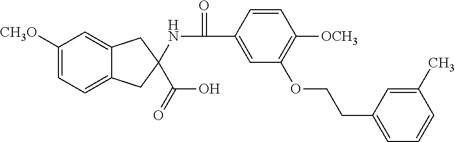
C1([CH3O])=CC=C2C(=C1)CC(C(O)=O)(NC(C1=CC(OCCC3=CC=CC(C)=C3)=C([OCH3])C=C1)=O)C2
